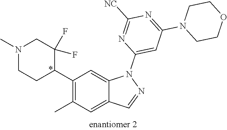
C1(C2C(F)(F)CN(C)CC2)=C(C)C=C2C(=C1)N(C1=CC(N3CCOCC3)=NC([NC])=N1)N=C2
